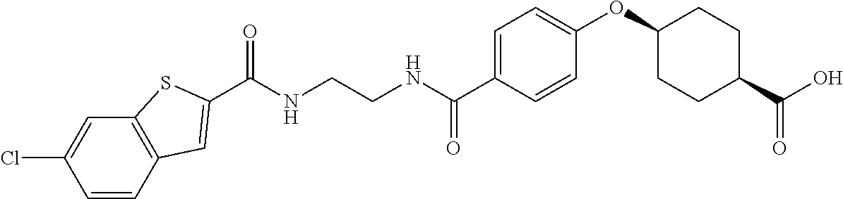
C(NCCNC(C1=CC=C(OC2CCC(C(O)=O)CC2)C=C1)=O)(=O)C1=CC2=C(C=C(Cl)C=C2)S1
